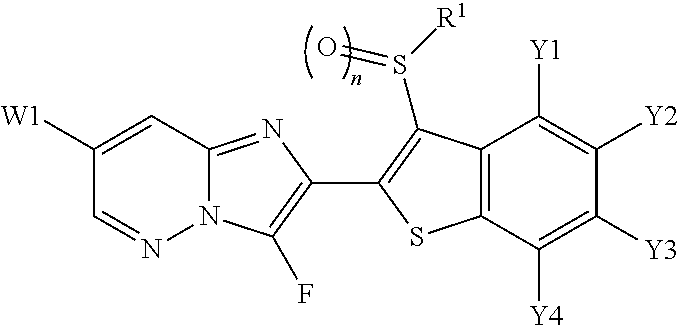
C12=NC(C3=C(S([R1])=O)C4=C(C([Y4])=C([Y3])C([Y2])=C4[Y1])S3)=C(F)N1N=CC([W1])=C2
